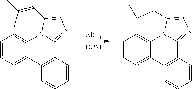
C1=CC(C)=C2C(=C1)N1C(=NC=C1C=C(C)C)C1=C2C=CC=C1.C1=CC(C)=C2C3=C1C(C)(C)CC1=CN=C(C4=C2C=CC=C4)N31.[AlCl3]
